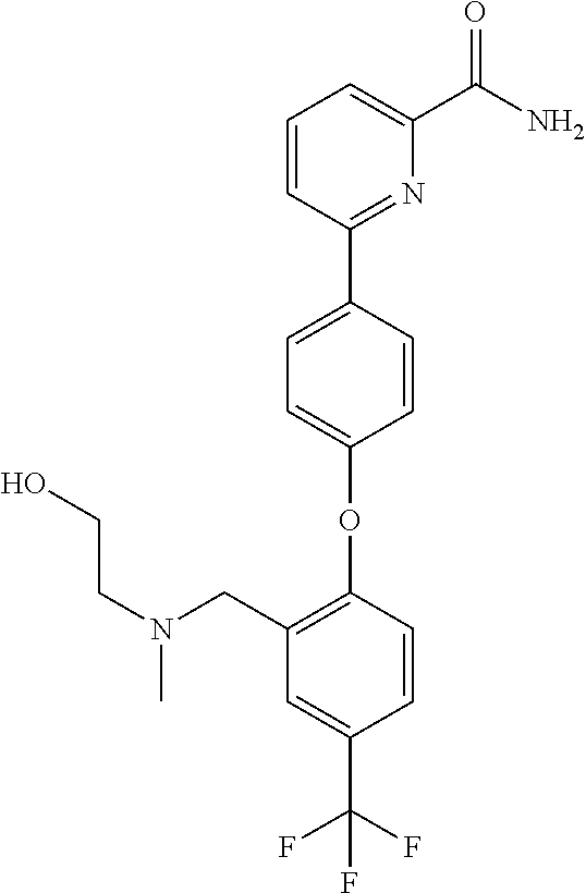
O(C1=CC=C(C2=NC(C(=O)N)=CC=C2)C=C1)C1=C(CN(CCO)C)C=C(C(F)(F)F)C=C1
